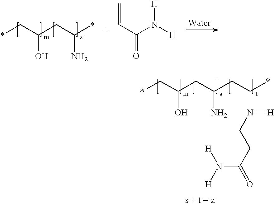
*CC(CC(*)N)O.C=CC(=O)N([H])[H].*CC(CC(CC(*)N([H])CCC(=O)N([H])[H])N)O
